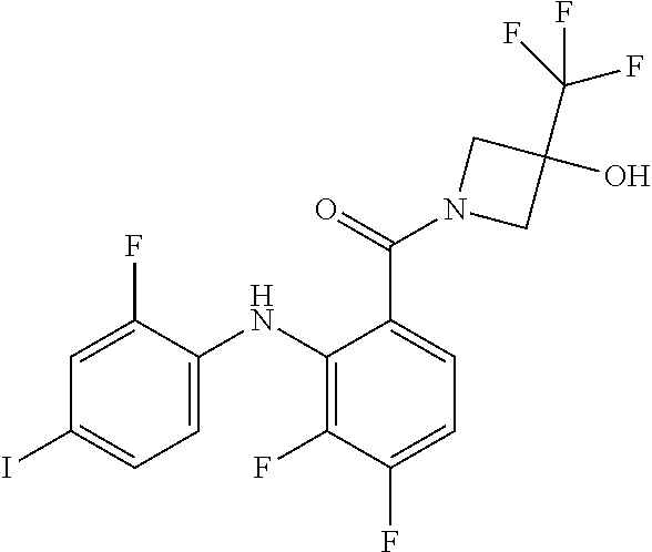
C1=C(F)C(NC2=C(F)C(F)=CC=C2C(=O)N2CC(O)(C(F)(F)F)C2)=CC=C1I
